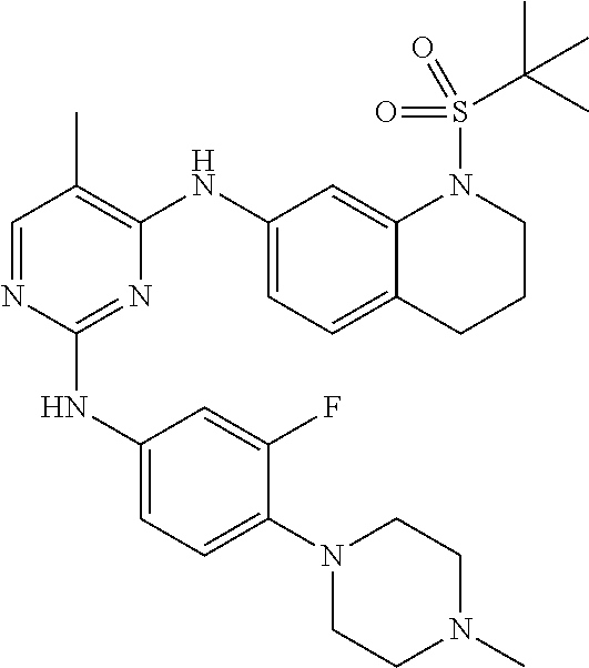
C1=NC(NC2=CC=C(N3CCN(C)CC3)C(F)=C2)=NC(NC2=CC=C3C(=C2)N(S(=O)(C(C)(C)C)=O)CCC3)=C1C
